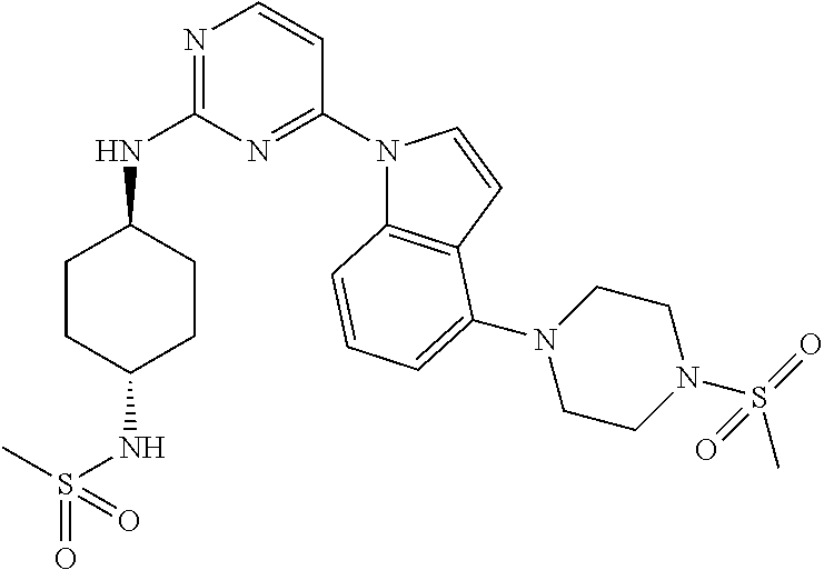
C1CC(NS(=O)(C)=O)CCC1NC1=NC=CC(N2C3=C(C=C2)C(N2CCN(S(C)(=O)=O)CC2)=CC=C3)=N1
